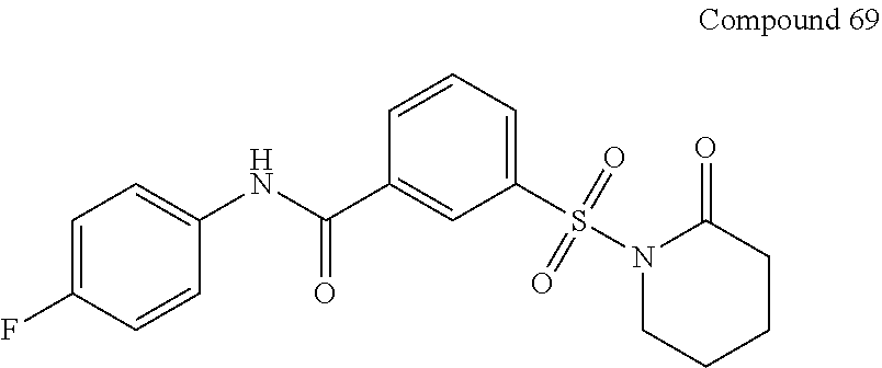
C1(NC(C2=CC(S(N3CCCCC3=O)(=O)=O)=CC=C2)=O)=CC=C(F)C=C1
